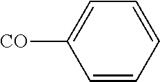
[CO]C1=CC=CC=C1
